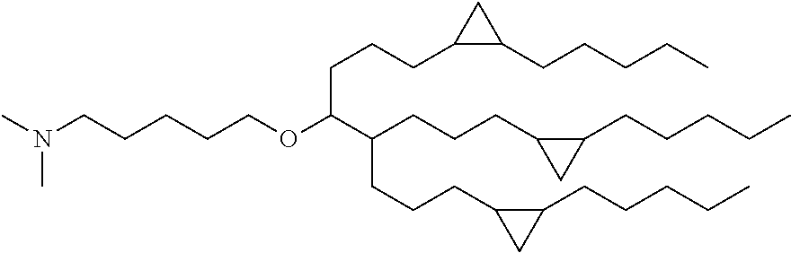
CN(CCCCCOC(C(CCCC1C(CCCCC)C1)CCCC1C(CCCCC)C1)CCCC1C(CCCCC)C1)C
